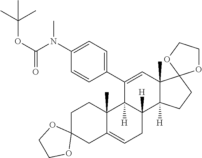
C1C2(CC3=CCC4([H])C([H])(C3(C)C1)C(C1=CC=C(N(C(OC(C)(C)C)=O)C)C=C1)=CC1(C)C4([H])CCC13OCCO3)OCCO2
